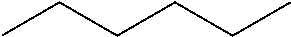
C(CCC)CC
